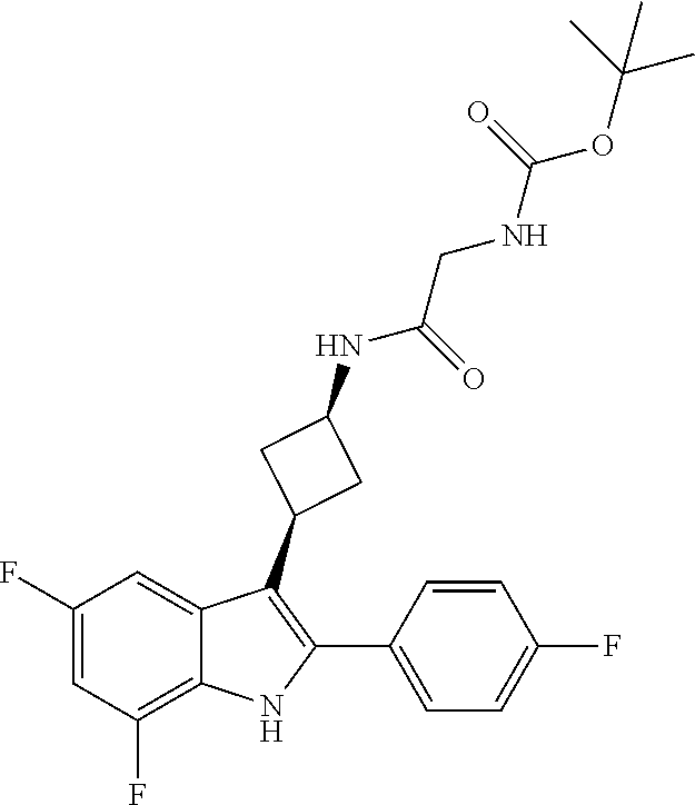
CC(OC(NCC(=O)NC1CC(C2=C(C3=CC=C(F)C=C3)NC3=C(F)C=C(F)C=C32)C1)=O)(C)C
